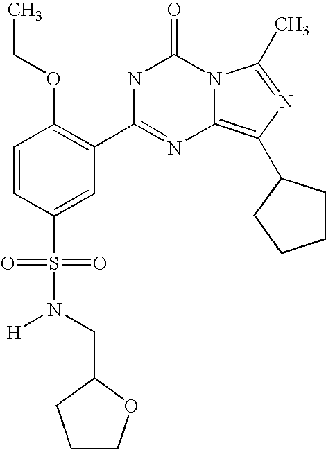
C1=CC(S(N([H])CC2OCCC2)(=O)=O)=CC(C2=NC3=C(C4CCCC4)N=C(C)N3C(=O)N2)=C1OCC
